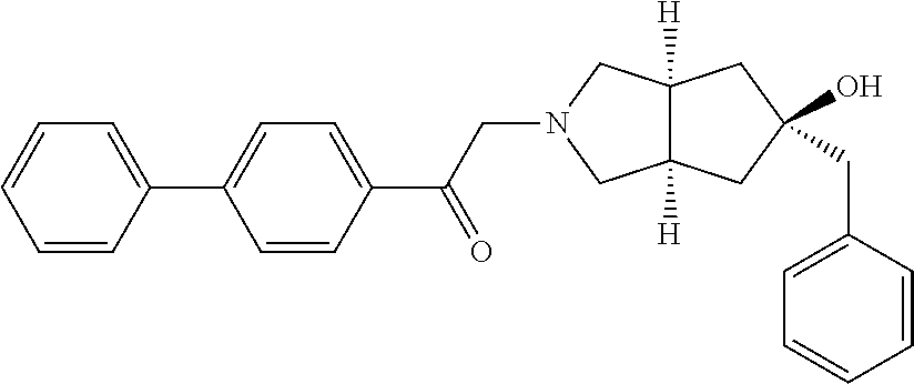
C12([H])C([H])(CC(CC3=CC=CC=C3)(O)C1)CN(CC(C1=CC=C(C3=CC=CC=C3)C=C1)=O)C2
